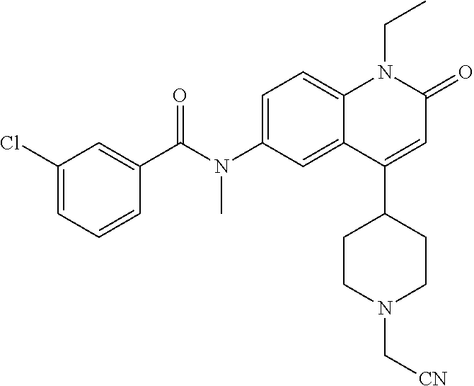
N(C1=CC=C2C(=C1)C(C1CCN(C[CN])CC1)=CC(=O)N2CC)(C(C1=CC(Cl)=CC=C1)=O)C
